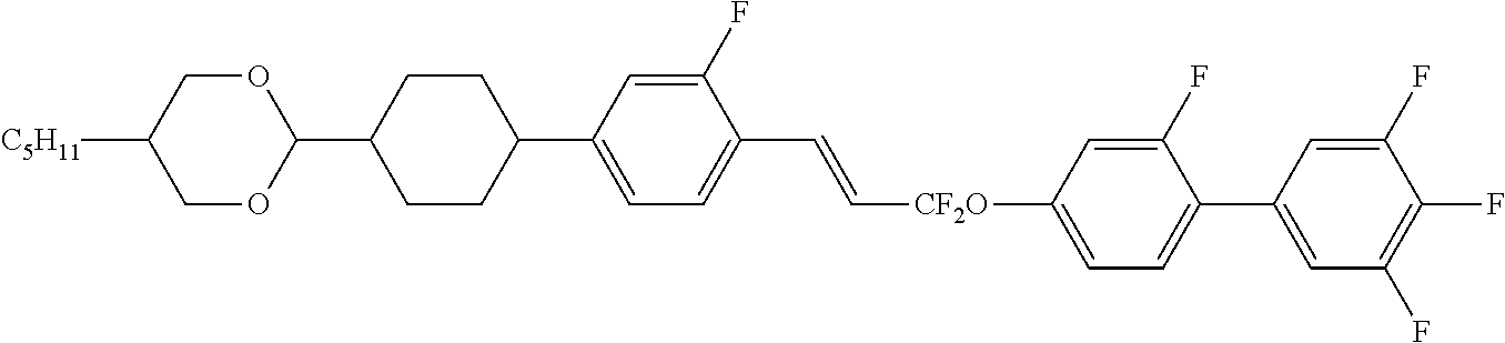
O1CC([C5H11])COC1C1CCC(C2=CC=C(C=C[CF2O]C3=CC=C(C4=CC(F)=C(F)C(F)=C4)C(F)=C3)C(F)=C2)CC1
